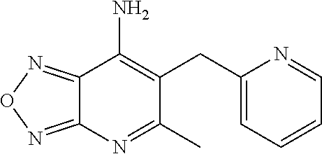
C12=NON=C1N=C(C)C(CC1=CC=CC=N1)=C2N
